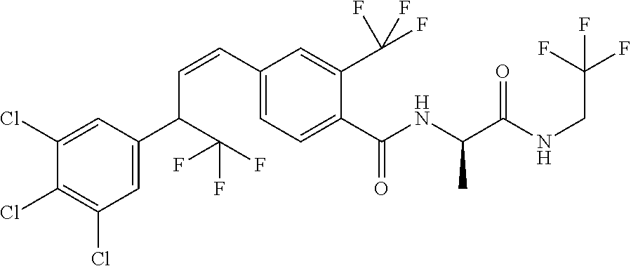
C1=C(C(C(F)(F)F)C=CC2=CC=C(C(NC(C(NCC(F)(F)F)=O)C)=O)C(C(F)(F)F)=C2)C=C(Cl)C(Cl)=C1Cl
